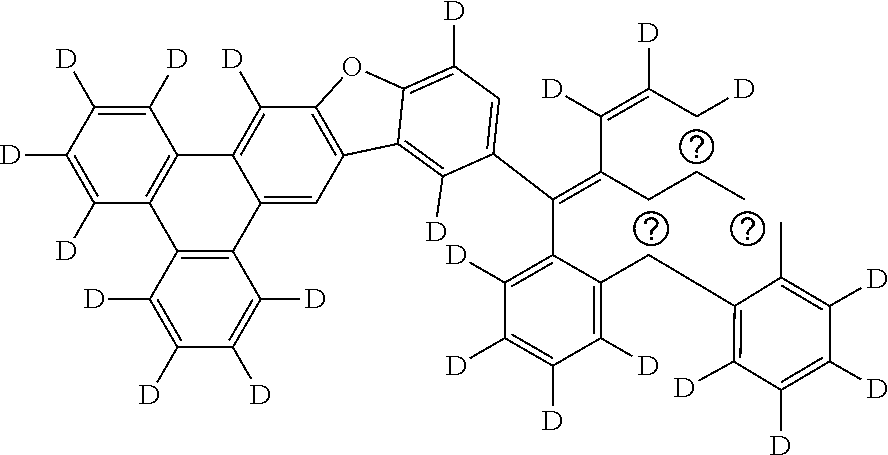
C1([D])=C([D])C2=C(C([D])=C1[D])C1=CC3=C(C([D])=C1C1=C2C([D])=C([D])C([D])=C1[D])OC1=C([D])C=C(C(C2=C([D])C([D])=C([D])C([D])=C2CC2=C([D])C([D])=C([D])C([D])=C2C)=C(CCC)C(=C(C[D])[D])[D])C([D])=C31
